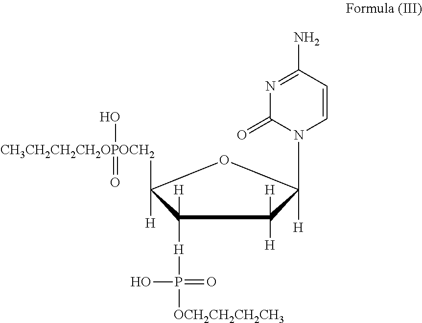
C1([H]P([OCH2CH2CH2CH3])(=O)O)([H])C([H])([CH3CH2CH2CH2OPOCH2](O)=O)OC([H])(N2C=CC(N)=NC2=O)C1([H])[H]
